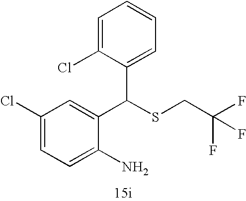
C1=C(N)C(C(SCC(F)(F)F)C2=CC=CC=C2Cl)=CC(Cl)=C1
